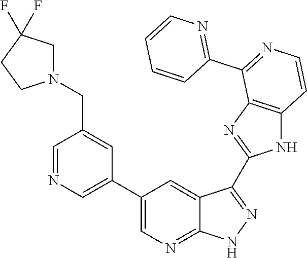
C1=NC=C(C2=CN=C3C(=C2)C(C2=NC4=C(N2)C=CN=C4C2=NC=CC=C2)=NN3)C=C1CN1CC(F)(F)CC1
